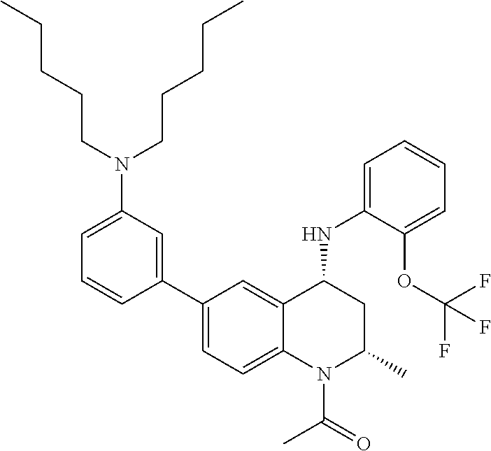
C1(NC2CC(C)N(C(C)=O)C3=CC=C(C4=CC(N(CCCCC)CCCCC)=CC=C4)C=C23)=CC=CC=C1OC(F)(F)F
